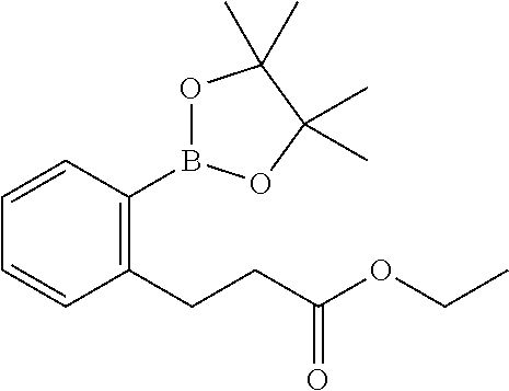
C1(CCC(OCC)=O)=C(B2OC(C)(C)C(C)(C)O2)C=CC=C1
